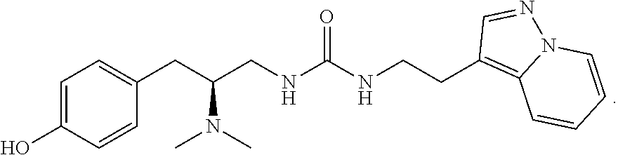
C1(CCNC(=O)NCC(CC2=CC=C(O)C=C2)N(C)C)=C2N(N=C1)C=CC=C2
